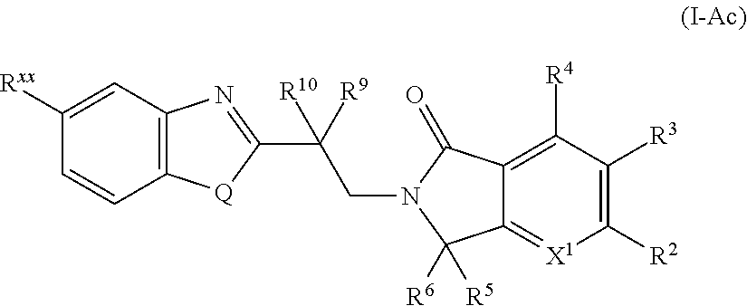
C12=C([R4])C([R3])=C([R2])[X1]=C1C([R5])([R6])N(CC([R9])(C1=NC3=C([Q]1)C=CC([Rxx])=C3)[R10])C2=O
